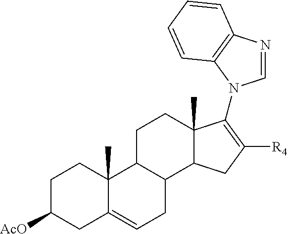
C1C([AcO])CC2=CCC3C(C2(C)C1)CCC1(C)C3CC([R4])=C1N1C=NC2=C1C=CC=C2
